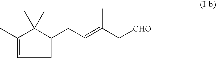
C1C(CC=C(C)C[CHO])C(C)(C)C(C)=C1
